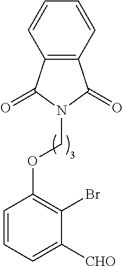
C12=C(C=CC=C1)C(=O)N(COC1=C(Br)C([CHO])=CC=C1)C2=O
